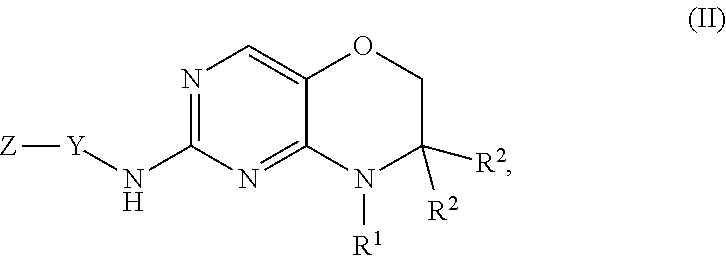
N1=C(N[Y][Z])N=C2C(=C1)OCC([R2])([R2])N2[R1]
